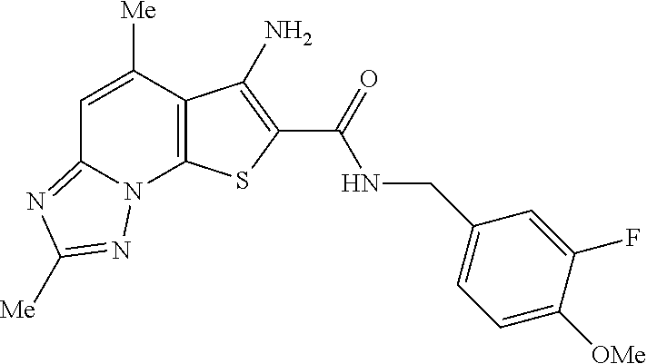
C1=C([Me])C2=C(N3C1=NC([Me])=N3)SC(C(=O)NCC1=CC=C([OMe])C(F)=C1)=C2N
